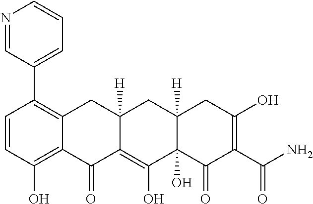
C1=CC(O)=C2C(=C1C1=CC=CN=C1)CC1([H])C(=C(O)C3(O)C([H])(C1)CC(O)=C(C(N)=O)C3=O)C2=O
